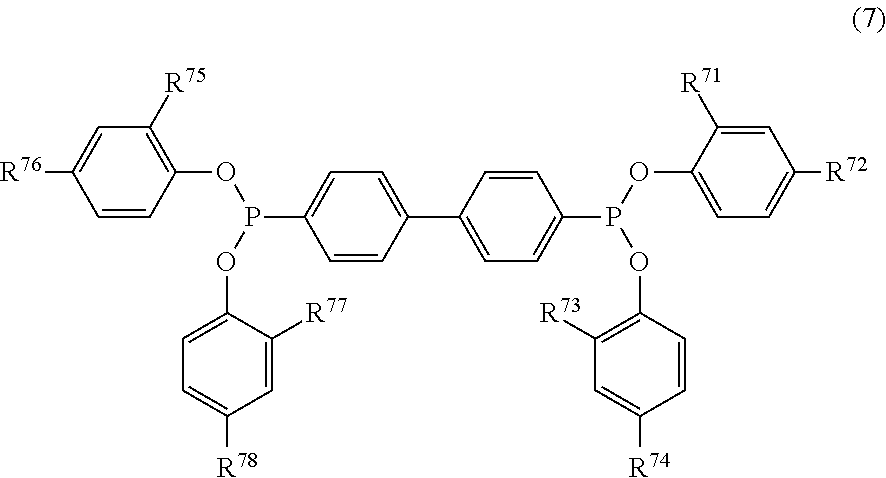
C1([R75])=C(OP(OC2=CC=C([R78])C=C2[R77])C2=CC=C(C3=CC=C(P(OC4=CC=C([R72])C=C4[R71])OC4=C([R73])C=C([R74])C=C4)C=C3)C=C2)C=CC([R76])=C1
